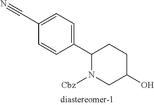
C1(C2CCC(O)CN2[Cbz])=CC=C(C#N)C=C1
